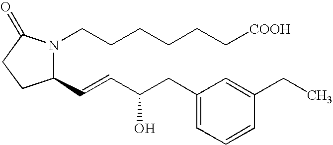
N1(CCCCCC[COOH])C(C=CC(CC2=CC=CC(CC)=C2)O)CCC1=O
